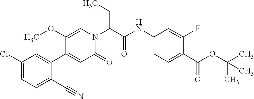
C1=C(C2=CC(=O)N(C(C(NC3=CC=C(C(OC(C)(C)C)=O)C(F)=C3)=O)CC)C=C2OC)C(C#N)=CC=C1Cl
